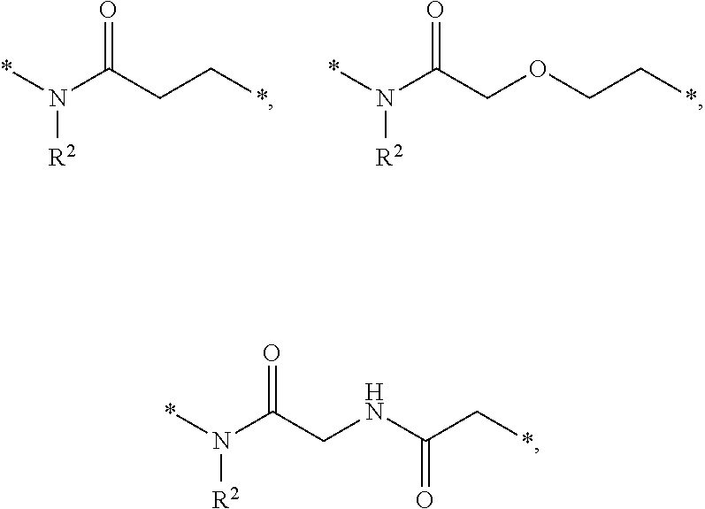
[R2]N(*)C(CC*)=O.[R2]N(*)C(COCC*)=O.[R2]N(*)C(CNC(C*)=O)=O
